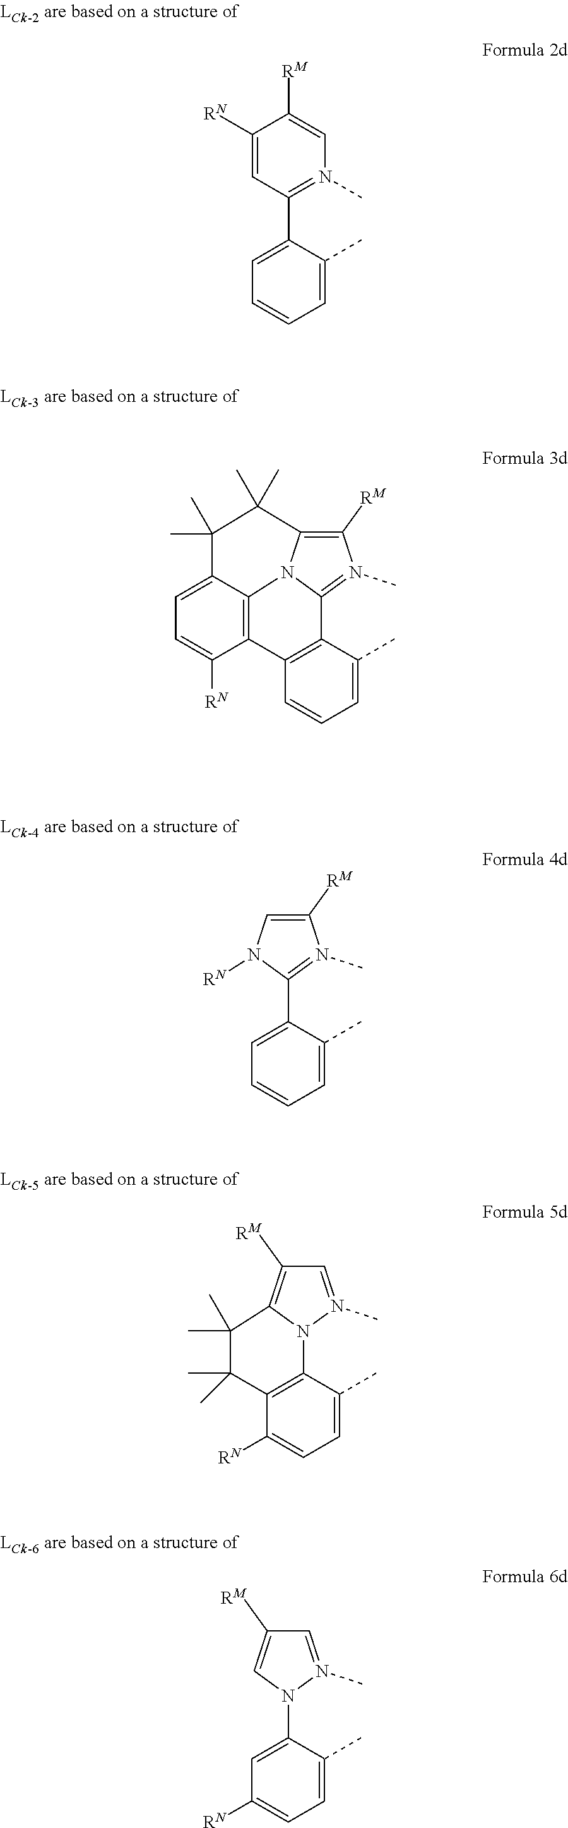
[RM]C1=CN(C)=C(C2=CC=CC=C2C)C=C1[RN].C12=C([RM])N(C)=C3N1C1=C(C4=C3C(C)=CC=C4)C([RN])=CC=C1C(C)(C)C2(C)C.C1=C([RM])N(C)=C(C2=CC=CC=C2C)N1[RN].C1([RM])=C2N(N(C)=C1)C1=C(C([RN])=CC=C1C)C(C)(C)C2(C)C.C1([RM])=CN(C2=CC([RN])=CC=C2C)N(C)=C1
